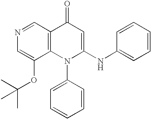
N1=CC2=C(C(OC(C)(C)C)=C1)N(C1=CC=CC=C1)C(NC1=CC=CC=C1)=CC2=O
